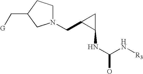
N1(CC2C(NC(N[R3])O)C2)CCC(C[G])C1
